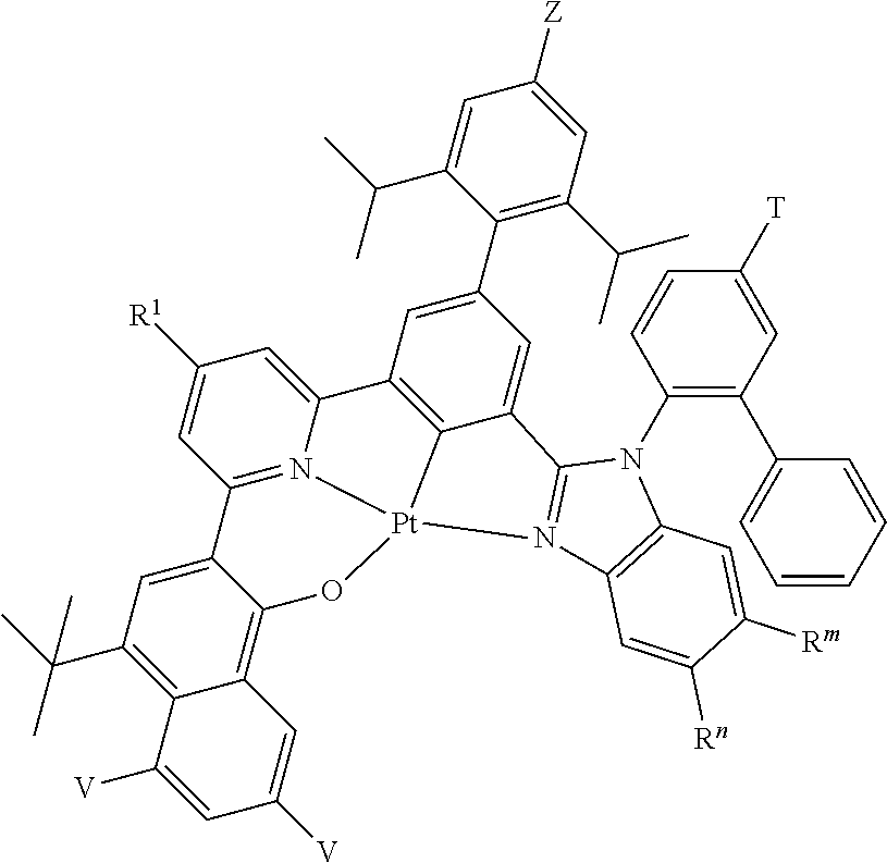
C1(N2C3=N(C4=C2C=C([Rm])C([Rn])=C4)[Pt]24C5=C(C=C(C6=C(C(C)C)C=C([Z])C=C6C(C)C)C=C35)C3=CC([R1])=CC(=N32)C2=CC(C(C)(C)C)=C3C(=C2O4)C=C([V])C=C3[V])=C(C2=CC=CC=C2)C=C([T])C=C1
